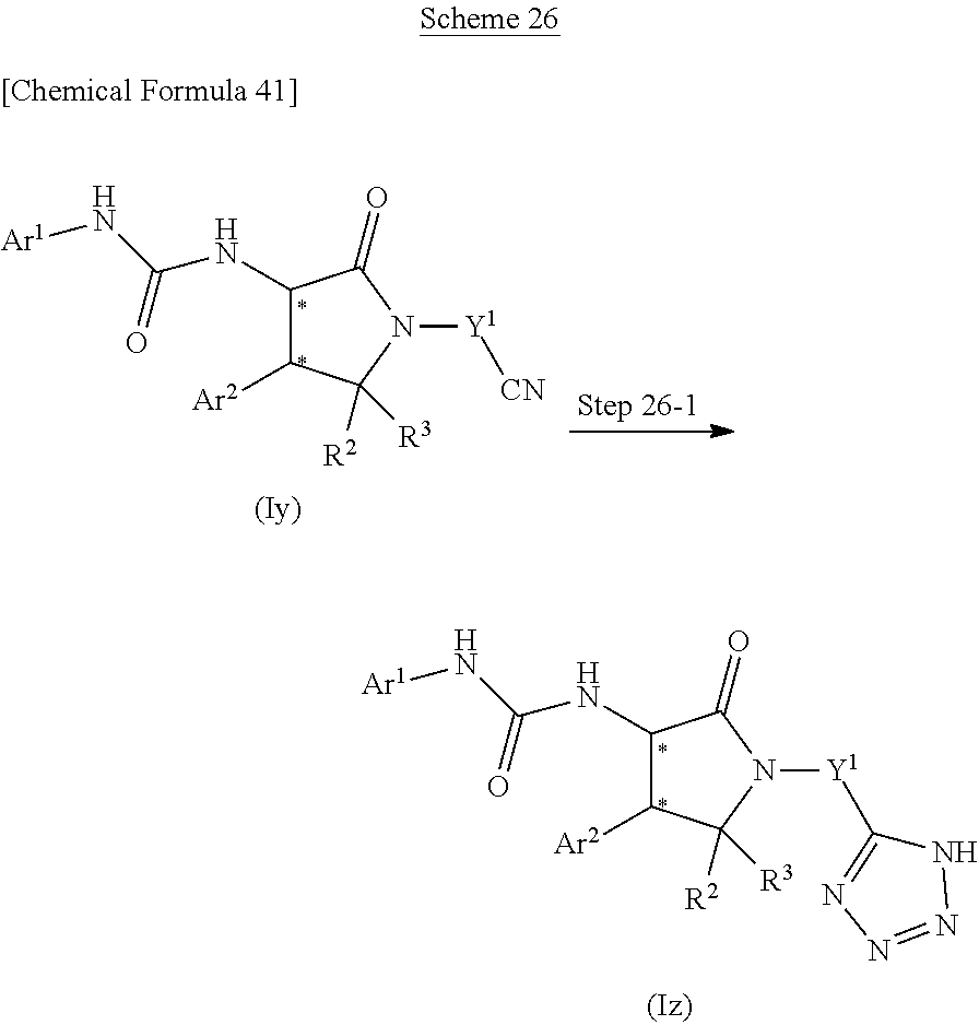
C1(NC(N[Ar1])=O)C([Ar2])C([R3])([R2])N([Y1]C2=NN=NN2)C1=O.C1(NC(N[Ar1])=O)C([Ar2])C([R3])([R2])N([Y1][CN])C1=O
